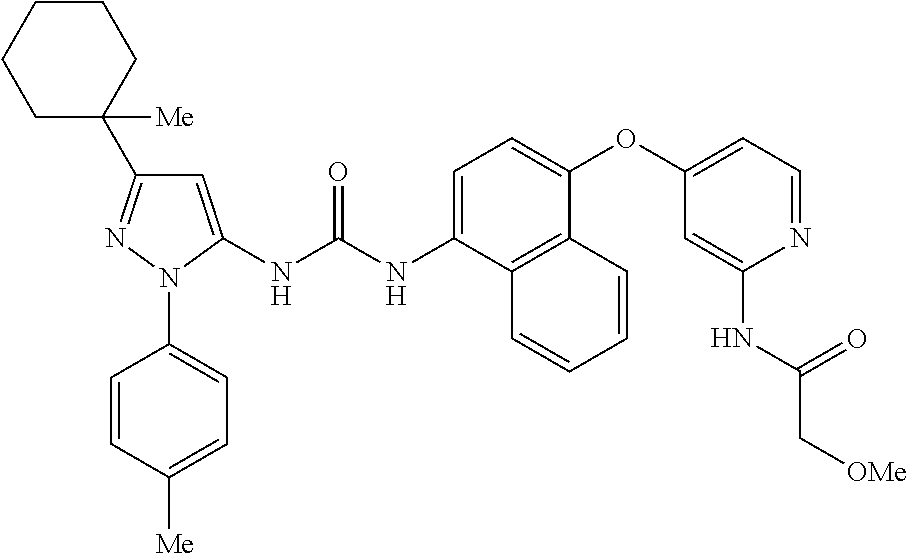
C1=CC([Me])=CC=C1N1C(NC(NC2=CC=C(OC3=CC=NC(NC(C[OMe])=O)=C3)C3=C2C=CC=C3)=O)=CC(C2([Me])CCCCC2)=N1
